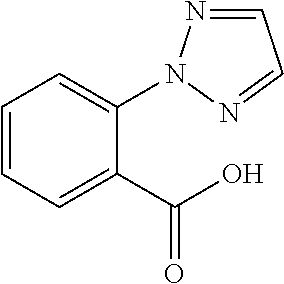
C1=NN(C2=CC=CC=C2C(O)=O)N=C1
